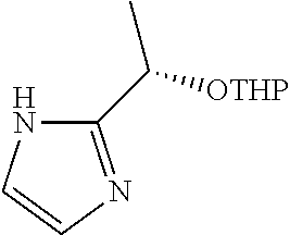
C1(C([OTHP])C)=NC=CN1
